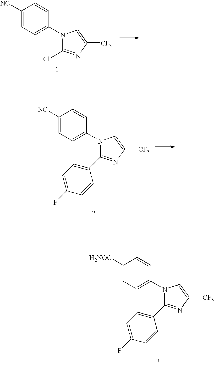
C1([NC])=CC=C(N2C(Cl)=NC([CF3])=C2)C=C1.C1([NC])=CC=C(N2C=C([CF3])N=C2C2=CC=C(F)C=C2)C=C1.C1([H2NOC])=CC=C(N2C=C([CF3])N=C2C2=CC=C(F)C=C2)C=C1
